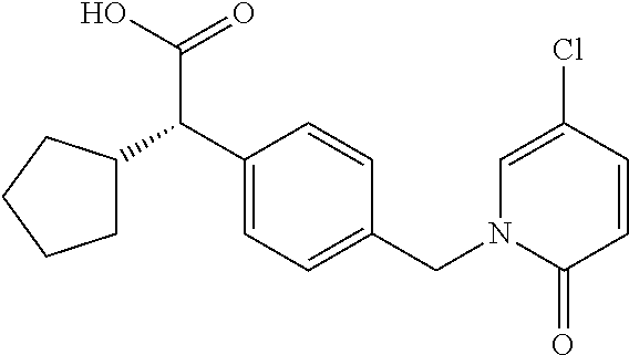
C1(C(C2CCCC2)C(O)=O)=CC=C(CN2C(=O)C=CC(Cl)=C2)C=C1
